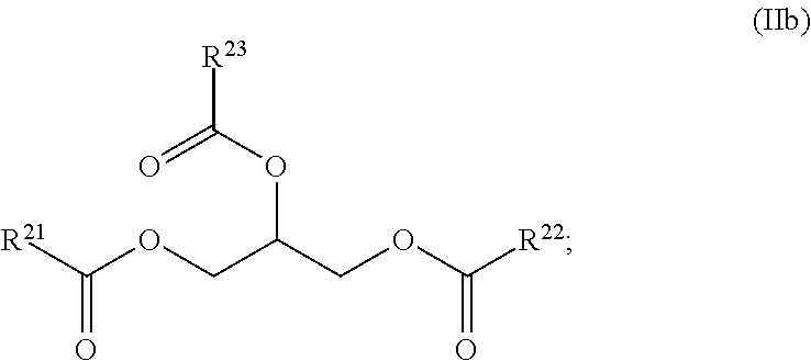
[R23]C(OC(COC([R22])=O)COC([R21])=O)=O
